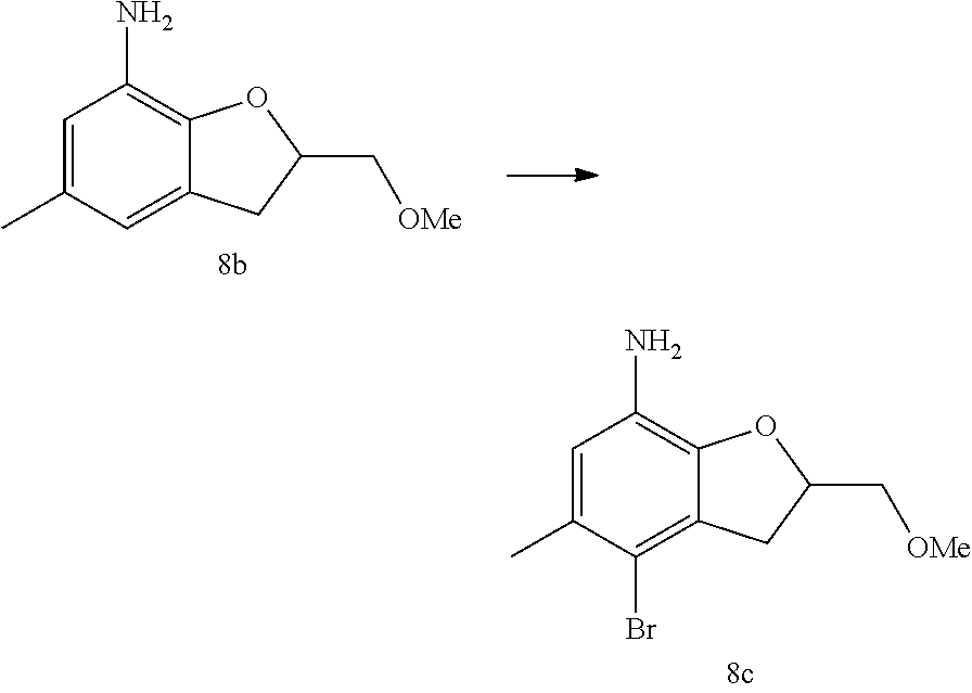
C1=C(C)C=C2C(=C1N)OC(C[OMe])C2.C1=C(C)C(Br)=C2C(=C1N)OC(C[OMe])C2
